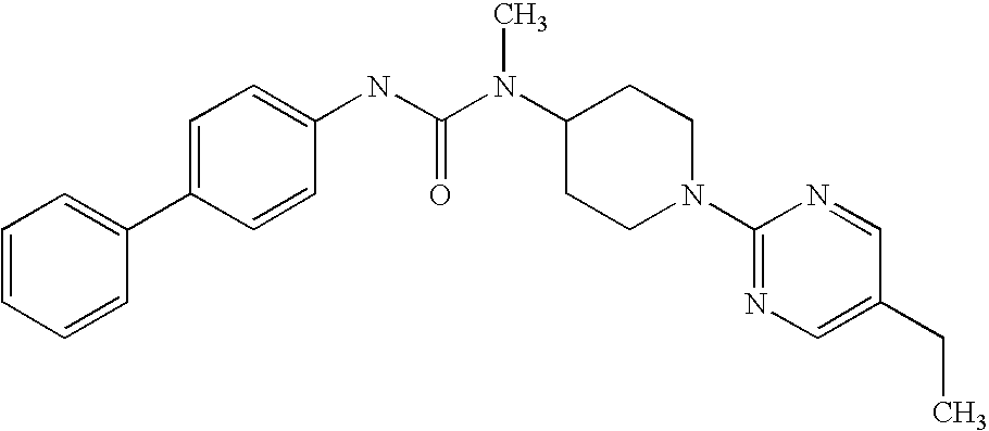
C1=CC=CC(C2=CC=C(NC(N(C3CCN(C4=NC=C(CC)C=N4)CC3)C)=O)C=C2)=C1
